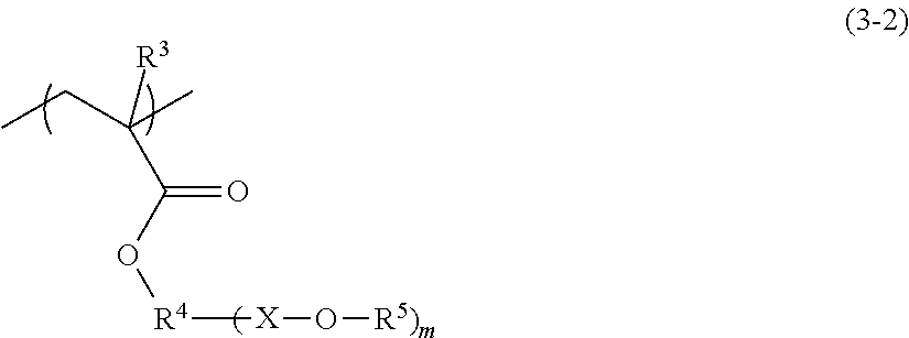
CCC(C)([R3])C(O[R4][X]O[R5)m])=O
